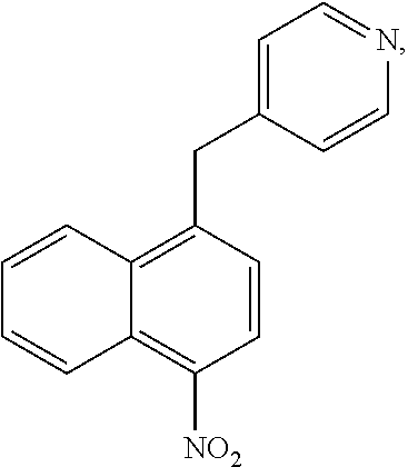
C1=CC(CC2=CC=NC=C2)=C2C(=C1[NO2])C=CC=C2
